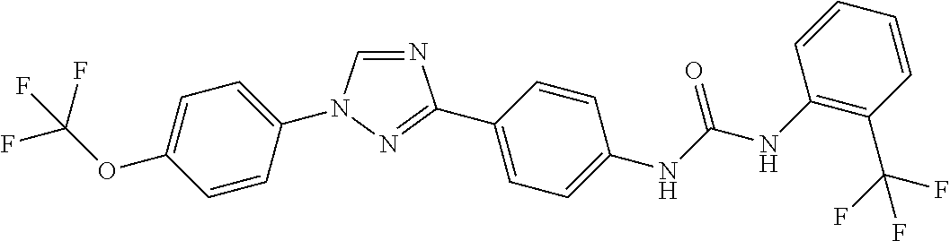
C1=C(OC(F)(F)F)C=CC(N2C=NC(C3=CC=C(NC(NC4=C(C(F)(F)F)C=CC=C4)=O)C=C3)=N2)=C1
